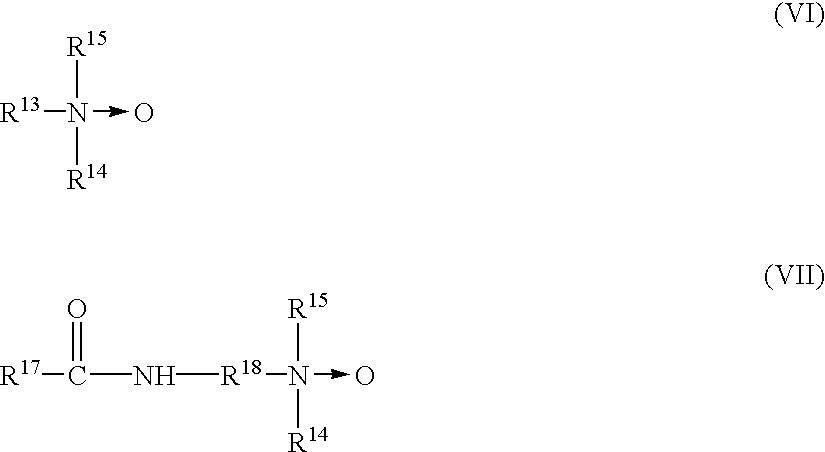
[R13]N([R15])([R14])->O.[R18](N([R15])([R14])->O)NC([R17])=O
